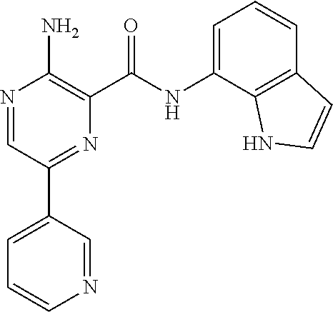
N1=CC(C2=NC(C(NC3=CC=CC4=C3NC=C4)=O)=C(N)N=C2)=CC=C1
